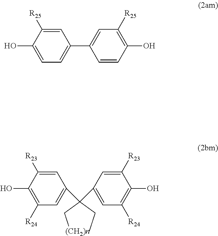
C1=C([R25])C(O)=CC=C1C1=CC([R25])=C(O)C=C1.OC1=C([R24])C=C(C(C2=CC([R24])=C(O)C([R23])=C2)(C[(CH2)n])CC)C=C1[R23]
